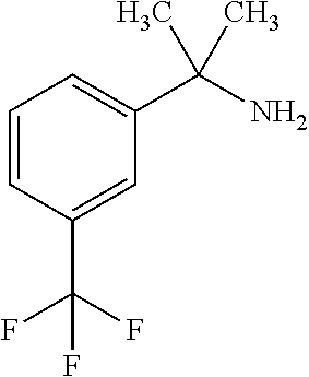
C1=CC(C(F)(F)F)=CC(C(N)(C)C)=C1
